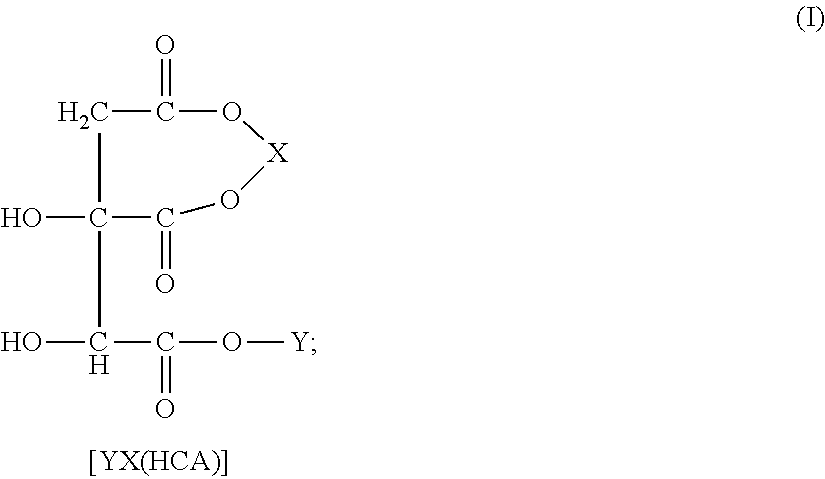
C1C(=O)O[X]OC(=O)C1(O)C(O)C(=O)O[Y]
